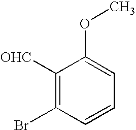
C1([OHC])=C(Br)C=CC=C1OC
